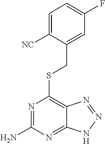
S(C1=C2C(=NC(N)=N1)NN=N2)CC1=CC(F)=CC=C1[NC]
